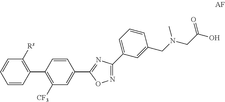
C1=CC(C2=C([CF3])C=C(C3=NC(C4=CC=CC(CN(CC(O)=O)C)=C4)=NO3)C=C2)=C([Rs])C=C1
